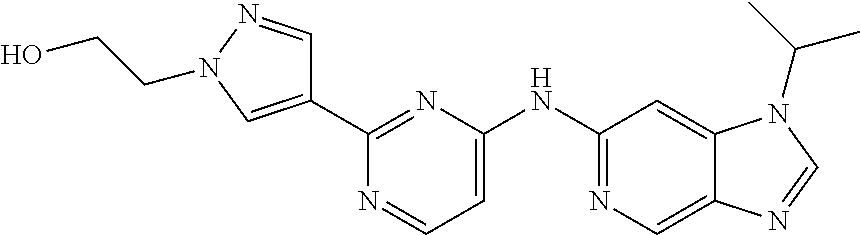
C1(C2=CN(CCO)N=C2)=NC(NC2=NC=C3C(=C2)N(C(C)C)C=N3)=CC=N1
